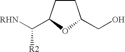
C1CC(C([RHN])[R2])OC1CO
